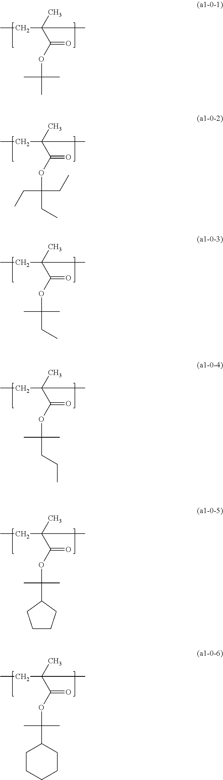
CCC(C)(C(OC(C)(C)CC)=O)C.CCC(C)(C(OC(C)(C)CCC)=O)C.CCC(C)(C(OC(C)(C)C1CCCC1)=O)C.CCC(C)(C(OC(C)(C)C)=O)C.CCC(C)(C(OC(CC)(CC)CC)=O)C.CCC(C)(C(OC(C)(C)C1CCCCC1)=O)C
